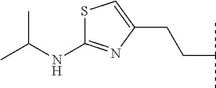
C(C(C)C)CC1=CSC(NC(C)C)=N1
